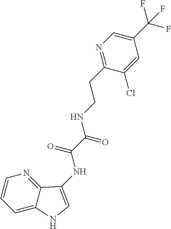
N1=C(CCNC(C(=O)NC2=CNC3=CC=CN=C32)=O)C(Cl)=CC(C(F)(F)F)=C1
